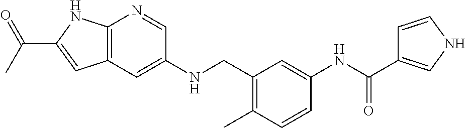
C12=C(C=C(NCC3=C(C)C=CC(NC(C4=CNC=C4)=O)=C3)C=N1)C=C(C(C)=O)N2
